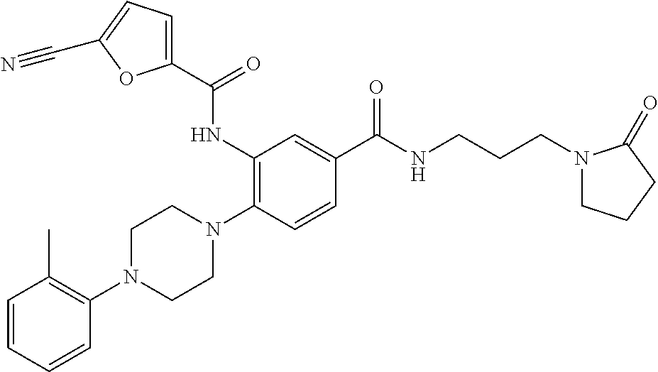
C1=CC=CC(N2CCN(C3=C(NC(C4=CC=C(C#N)O4)=O)C=C(C(=O)NCCCN4CCCC4=O)C=C3)CC2)=C1C
